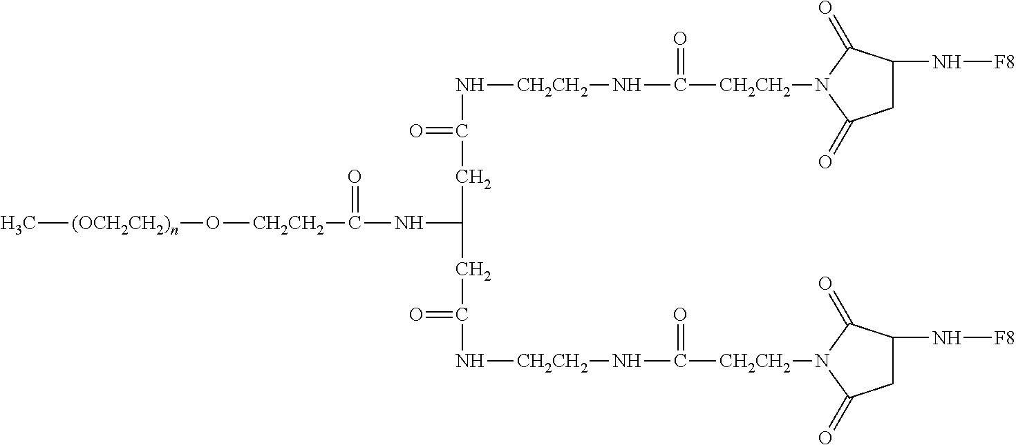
C[(OCH2CH2)n]O[CH2CH2]C(=O)NC(CC(=O)N[CH2CH2]NC(=O)[CH2CH2]N1C(=O)CC(N[F8])C1=O)CC(=O)N[CH2CH2]NC(=O)[CH2CH2]N1C(=O)CC(N[F8])C1=O
